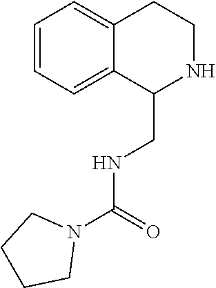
C1=CC=C2C(=C1)CCNC2CNC(N1CCCC1)=O
